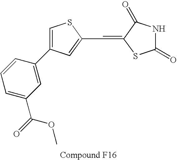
C1=C(C(=O)OC)C=C(C2=CSC(C=C3C(=O)NC(=O)S3)=C2)C=C1
